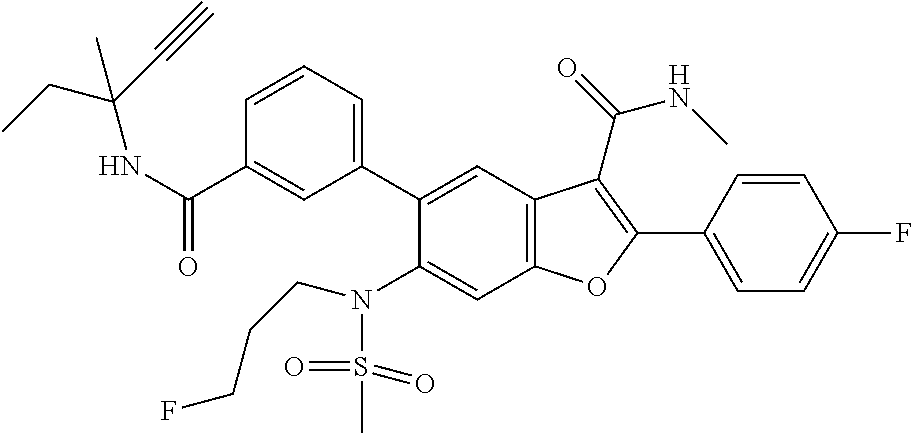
C1=CC(C2=C(C(=O)NC)C3=C(C=C(N(S(C)(=O)=O)CCCF)C(C4=CC=CC(C(NC(CC)(C#C)C)=O)=C4)=C3)O2)=CC=C1F
